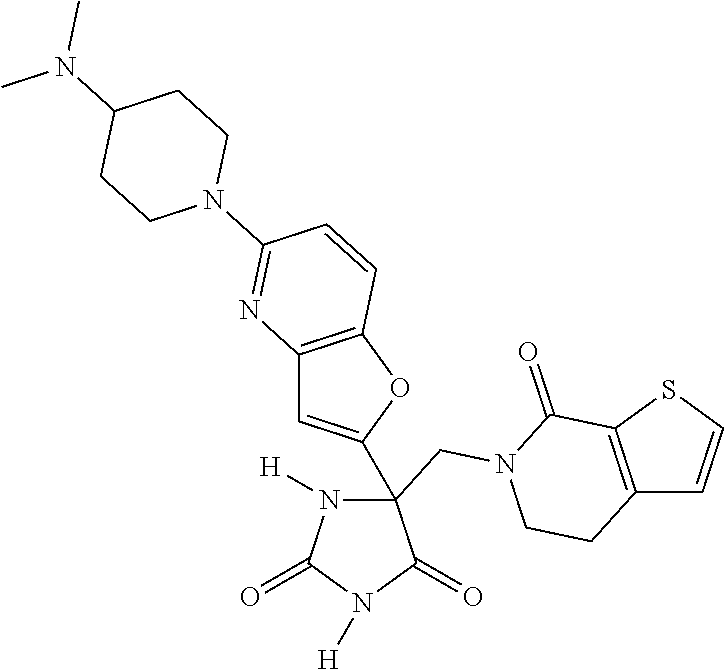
N1([H])C(=O)N([H])C(=O)C1(C1=CC2=C(O1)C=CC(N1CCC(N(C)C)CC1)=N2)CN1C(=O)C2=C(C=CS2)CC1
